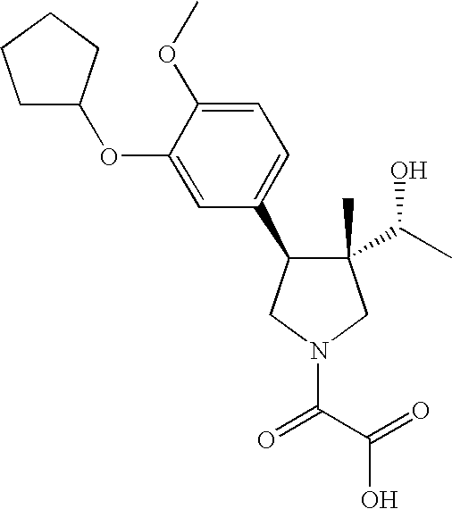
C1(C)(C(C)O)C(C2=CC=C(OC)C(OC3CCCC3)=C2)CN(C(C(=O)O)=O)C1
